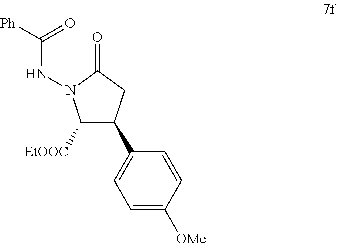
C1=C([OMe])C=CC(C2C([EtOOC])N(NC([Ph])=O)C(=O)C2)=C1
